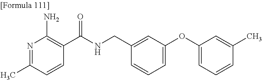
N1=C(C)C=CC(C(NCC2=CC(OC3=CC=CC(C)=C3)=CC=C2)=O)=C1N
